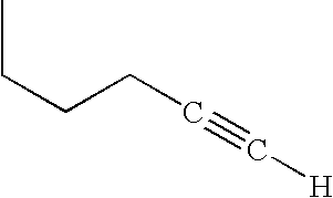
CCCCC#C[H]
